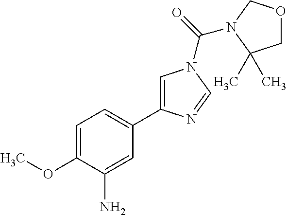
C1=C(OC)C(N)=CC(C2=CN(C(=O)N3COCC3(C)C)C=N2)=C1
